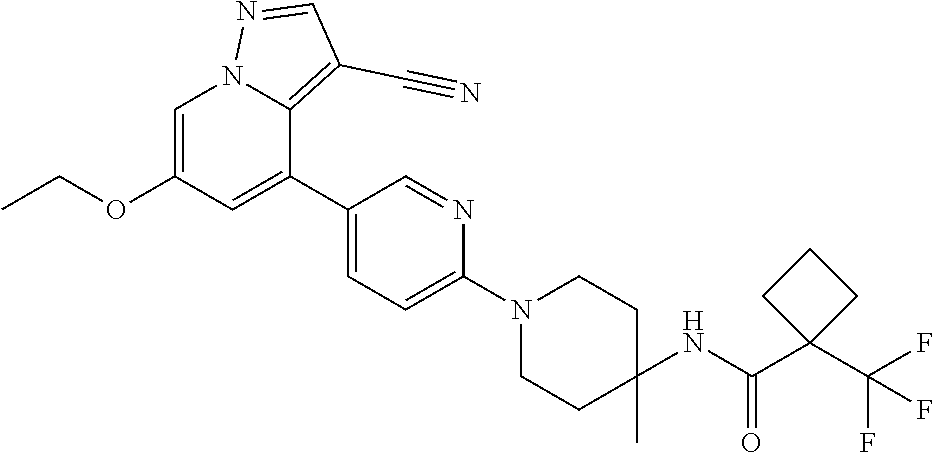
C1=C(OCC)C=C(C2=CC=C(N3CCC(C)(NC(C4(C(F)(F)F)CCC4)=O)CC3)N=C2)C2=C(C#N)C=NN12
